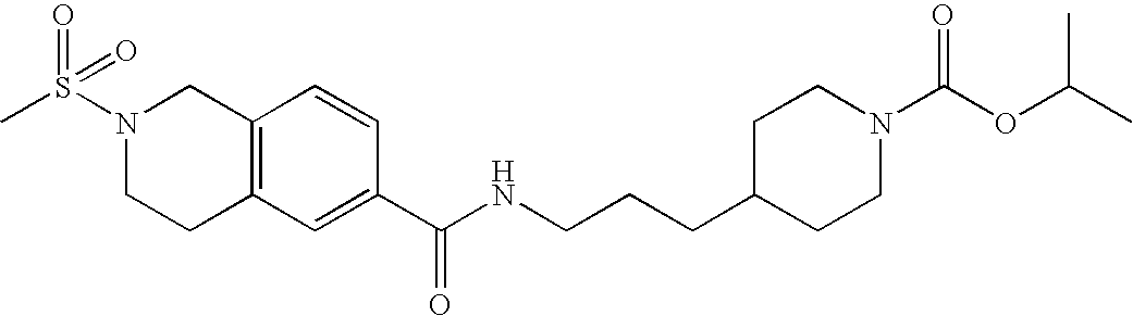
C1C2=C(CN(S(C)(=O)=O)C1)C=CC(C(NCCCC1CCN(C(=O)OC(C)C)CC1)=O)=C2
